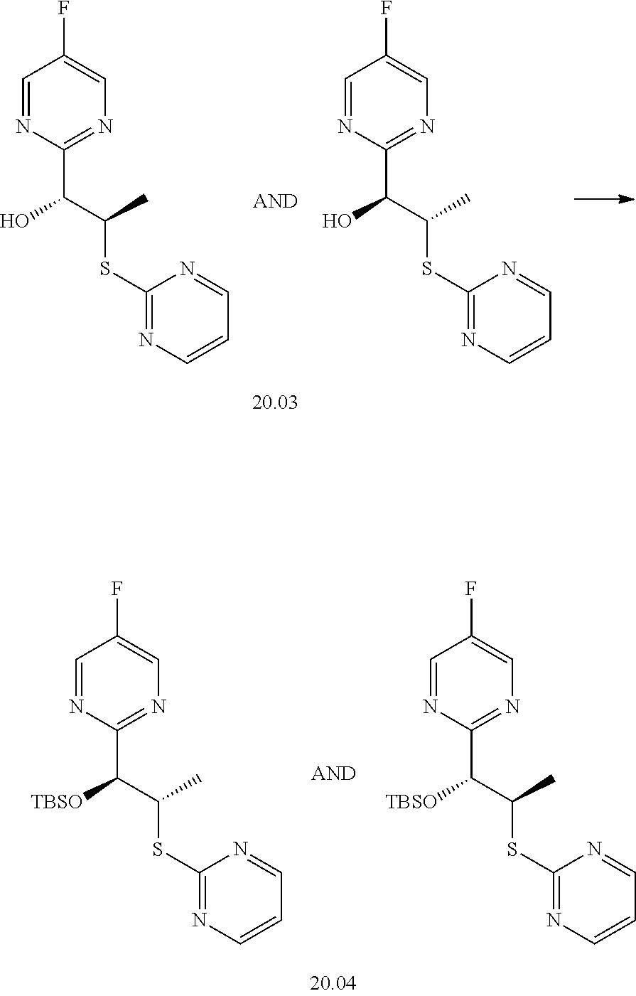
C1=NC(C(C(C)SC2=NC=CC=N2)O)=NC=C1F.C1=NC(C(C(C)SC2=NC=CC=N2)O)=NC=C1F.C1=NC(C(C(C)SC2=NC=CC=N2)[TBSO])=NC=C1F.C1=NC(C(C(C)SC2=NC=CC=N2)[TBSO])=NC=C1F
